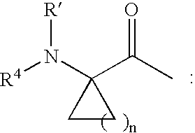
[R4]N(C1(C(C)=O)CC1)[R]
